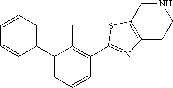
C1=CC=C(C2=CC=CC(C3=NC4=C(CNCC4)S3)=C2C)C=C1
